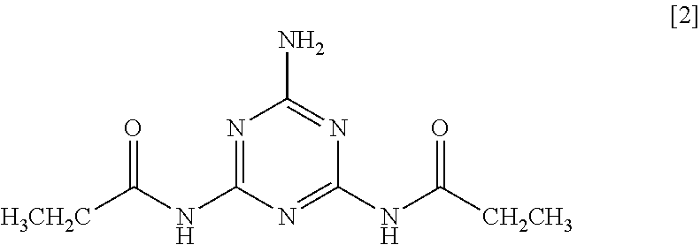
N1=C(NC([H3CH2C])=O)N=C(NC([CH2CH3])=O)N=C1N
